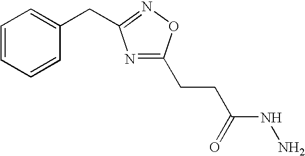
C(CCC1=NC(CC2=CC=CC=C2)=NO1)(NN)=O
